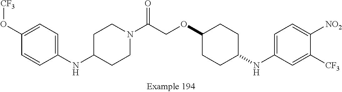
N(C1=CC=C(O[CF3])C=C1)C1CCN(C(COC2CCC(NC3=CC=C([NO2])C([CF3])=C3)CC2)=O)CC1
